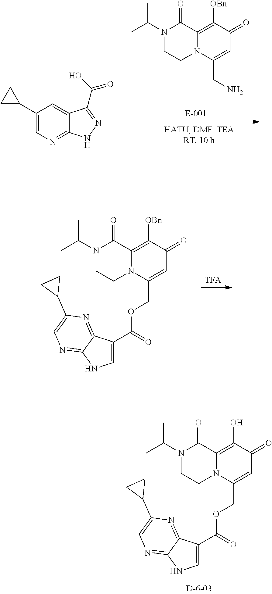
N1(C(C)C)CCN2C(=C([OBn])C(=O)C=C2CN)C1=O.C1(C2CC2)=CN=C2C(=C1)C(C(O)=O)=NN2.N1(C(C)C)CCN2C(=C([OBn])C(=O)C=C2COC(C2=CNC3=NC=C(C4CC4)N=C23)=O)C1=O.N1(C(C)C)CCN2C(=C(O)C(=O)C=C2COC(C2=CNC3=NC=C(C4CC4)N=C23)=O)C1=O
